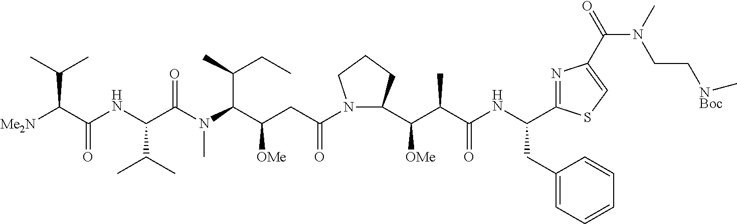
N1(C(CC(C(N(C)C(C(NC(C([Me2N])C(C)C)=O)C(C)C)=O)C(C)CC)[OMe])=O)C(C(C(C(NC(CC2=CC=CC=C2)C2=NC(C(N(C)CC[NBoc]C)=O)=CS2)=O)C)[OMe])CCC1
